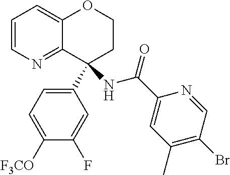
N(C1(C2=CC=C([F3CO])C(F)=C2)CCOC2=CC=CN=C12)C(C1=CC(C)=C(Br)C=N1)=O
